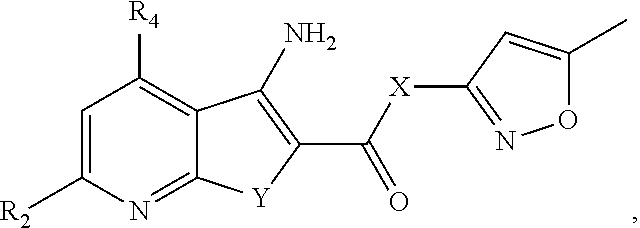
C1=C([R2])N=C2C(=C1[R4])C(N)=C(C([X]C1=NOC(C)=C1)=O)[Y]2
